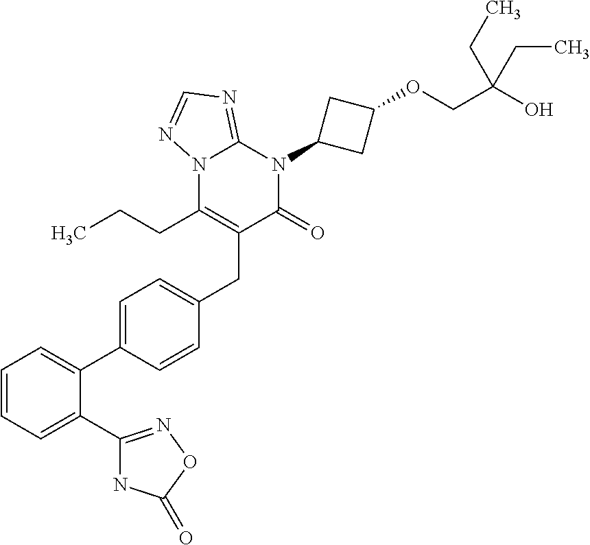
C1=CC=C(C2=NOC(=O)N2)C(C2=CC=C(CC3=C(CCC)N4C(=NC=N4)N(C4CC(OCC(O)(CC)CC)C4)C3=O)C=C2)=C1
